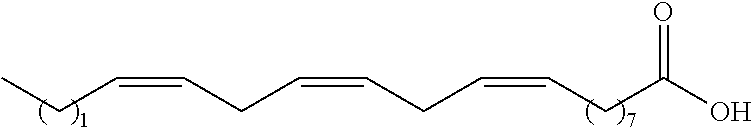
O=C(O)CC=CCC=CCC=CCC
